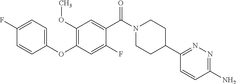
C1(OC)=C(OC2=CC=C(F)C=C2)C=C(F)C(C(N2CCC(C3=NN=C(N)C=C3)CC2)=O)=C1
